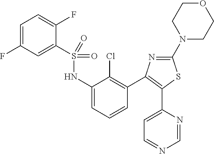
C1=C(F)C=C(S(=O)(=O)NC2=CC=CC(C3=C(C4=CC=NC=N4)SC(N4CCOCC4)=N3)=C2Cl)C(F)=C1
